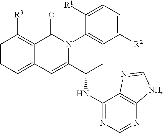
C1=CC=C2C(=C1[R3])C(=O)N(C1=CC([R2])=CC=C1[R1])C(C(NC1=NC=NC3=C1N=C[NH]3)C)=C2
